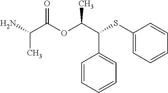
C1=CC=CC=C1C(C(OC(C(N)C)=O)C)SC1=CC=CC=C1
